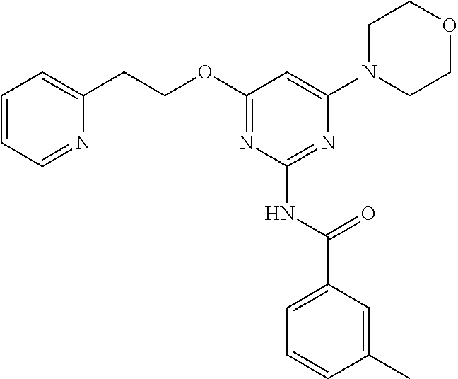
N1(C2=CC(OCCC3=CC=CC=N3)=NC(NC(C3=CC=CC(C)=C3)=O)=N2)CCOCC1
